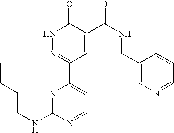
N1N=C(C2=CC=NC(NCCCC)=N2)C=C(C(NCC2=CN=CC=C2)=O)C1=O
